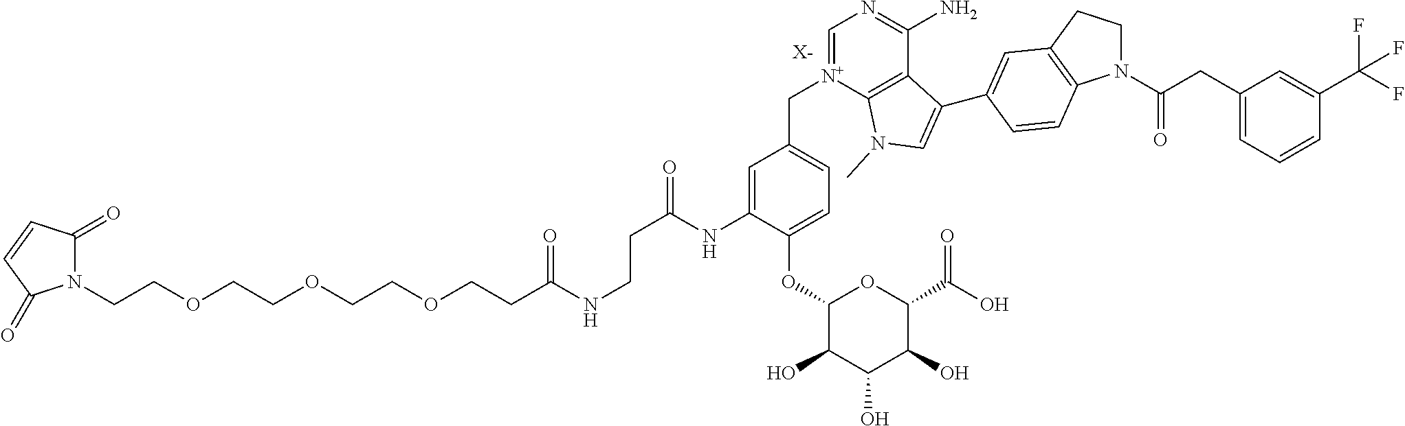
[X-].N1(CCOCCOCCOCCC(NCCC(=O)NC2=CC(C[N+]3=CN=C(N)C4=C3N(C)C=C4C3=CC4=C(N(C(CC5=CC=CC(C(F)(F)F)=C5)=O)CC4)C=C3)=CC=C2OC2C(O)C(O)C(O)C(C(O)=O)O2)=O)C(=O)C=CC1=O
